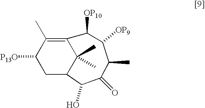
C1C2C(C)(C)C(=C(C)C1[P13O])C([OP10])C([OP9])C(C)C(=O)C2O
